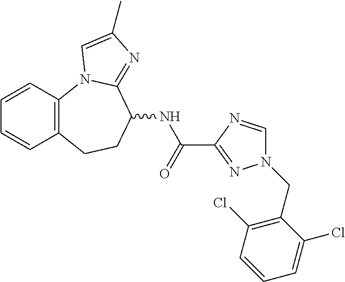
C1=CC2=C(C=C1)CCC(NC(=O)C1=NN(CC3=C(Cl)C=CC=C3Cl)C=N1)C1=NC(C)=CN21
